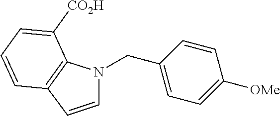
C1=CC2=C(C([CO2H])=C1)N(CC1=CC=C([OMe])C=C1)C=C2
